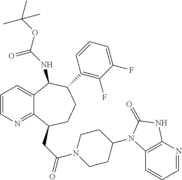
C1=CN=C2C(=C1)C(NC(OC(C)(C)C)=O)C(C1=C(F)C(F)=CC=C1)CCC2CC(N1CCC(N2C3=C(N=CC=C3)NC2=O)CC1)=O
